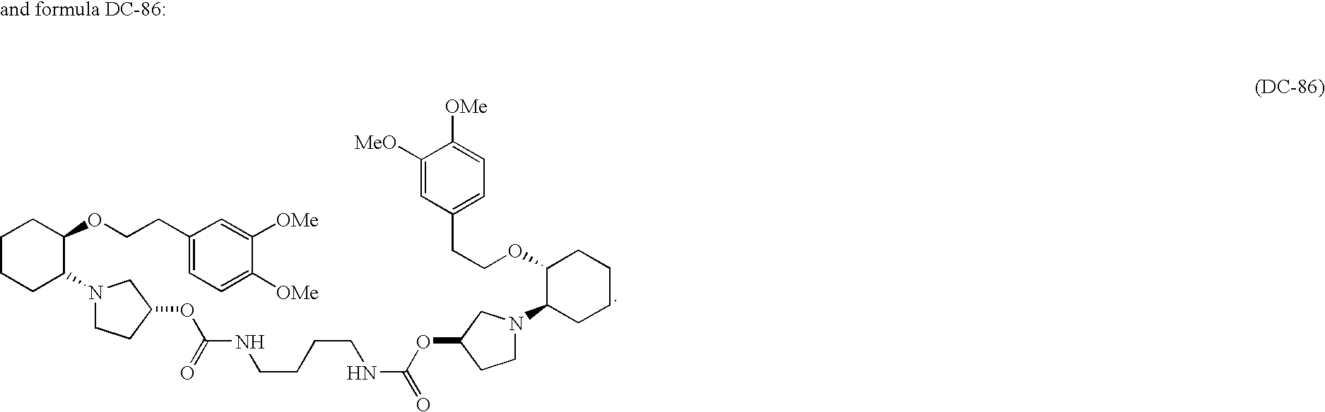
C1CCC(N2CCC(OC(NCCCCNC(OC3CN(C4CCCCC4OCCC4=CC=C([OMe])C([MeO])=C4)CC3)=O)=O)C2)C(OCCC2=CC=C([OMe])C([OMe])=C2)C1
